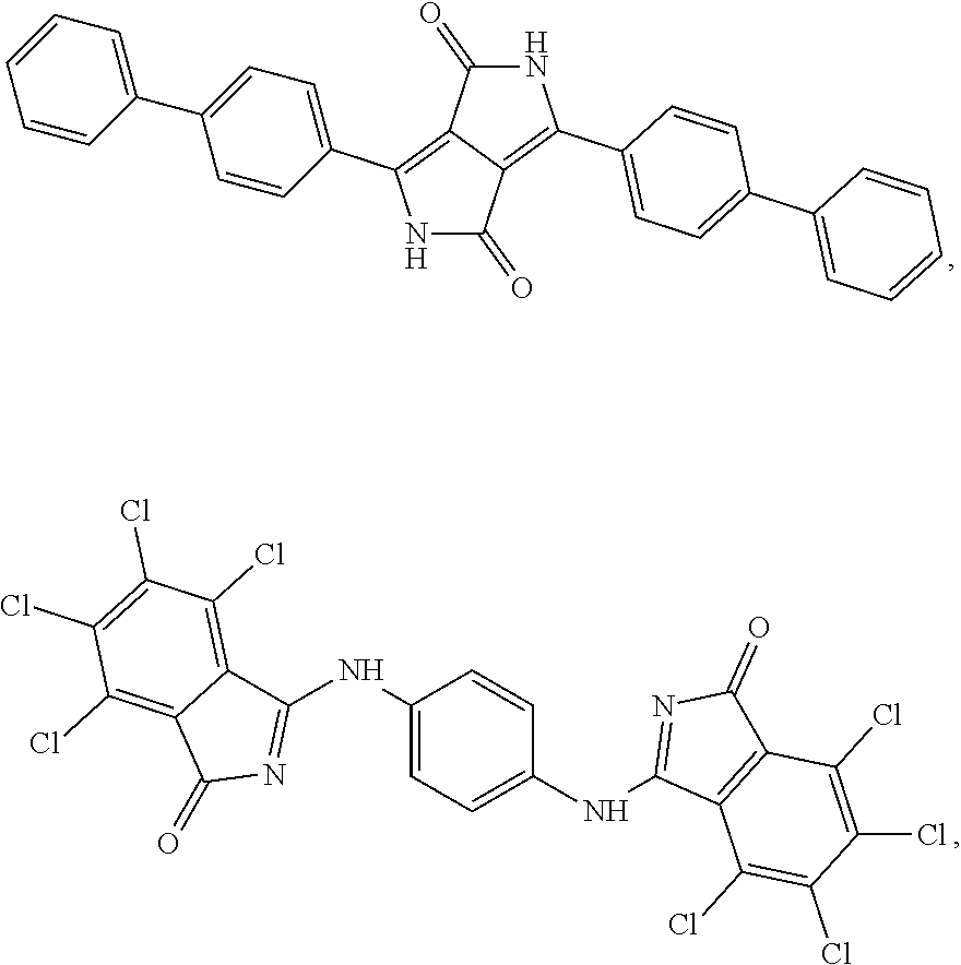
C1(NC2=NC(=O)C3=C(Cl)C(Cl)=C(Cl)C(Cl)=C23)=CC=C(NC2=NC(=O)C3=C2C(Cl)=C(Cl)C(Cl)=C3Cl)C=C1.N1C(=O)C2=C(C3=CC=C(C4=CC=CC=C4)C=C3)NC(=O)C2=C1C1=CC=C(C2=CC=CC=C2)C=C1
